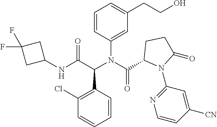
C1(N(C(C2N(C3=NC=CC([CN])=C3)C(=O)CC2)=O)C(C(NC2CC(F)(F)C2)=O)C2=C(Cl)C=CC=C2)=CC(CCO)=CC=C1
